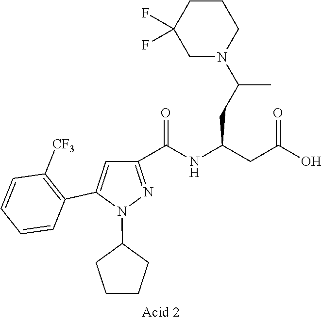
C1(N2N=C(C(NC(CC(=O)O)CC(N3CC(F)(F)CCC3)C)=O)C=C2C2=C([CF3])C=CC=C2)CCCC1
